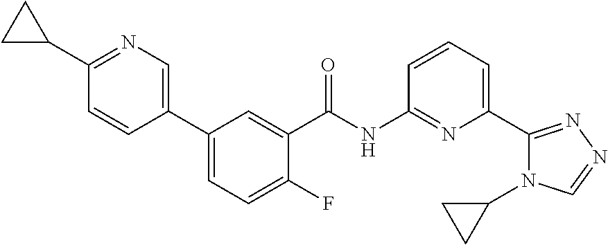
C1(C2CC2)=NC=C(C2=CC=C(F)C(C(NC3=NC(C4=NN=CN4C4CC4)=CC=C3)=O)=C2)C=C1
